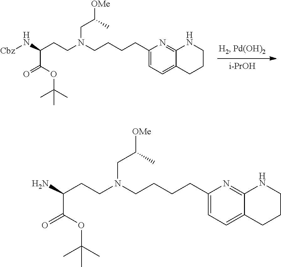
[i-PrOH].C12=CC=C(CCCCN(CCC(N[Cbz])C(=O)OC(C)(C)C)CC(C)[OMe])N=C1NCCC2.C12=CC=C(CCCCN(CCC(N)C(=O)OC(C)(C)C)CC(C)[OMe])N=C1NCCC2
